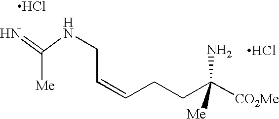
N=C(NCC=CCCC([CO2Me])(N)[Me])[Me].Cl.Cl
